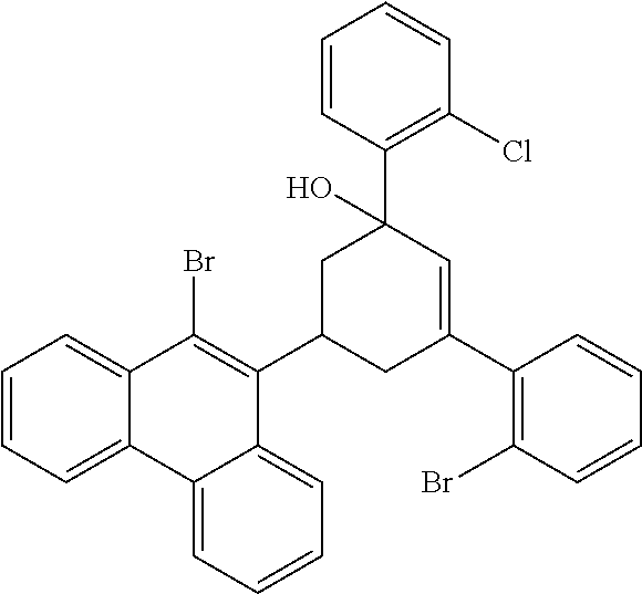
C12=CC=CC=C1C(Br)=C(C1CC(C3=C(Br)C=CC=C3)=CC(C3=C(Cl)C=CC=C3)(O)C1)C1=CC=CC=C21
